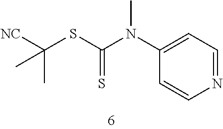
C(SC(N(C1=CC=NC=C1)C)=S)([CN])(C)C
